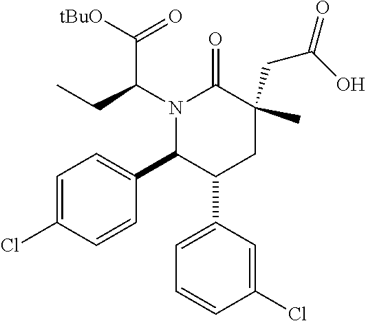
N1(C(CC)C(=O)[tBuO])C(C2=CC=C(Cl)C=C2)C(C2=CC=CC(Cl)=C2)CC(CC(O)=O)(C)C1=O
